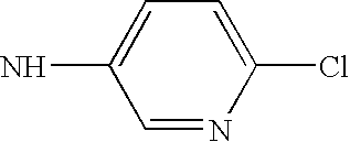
C1=NC(Cl)=CC=C1N
